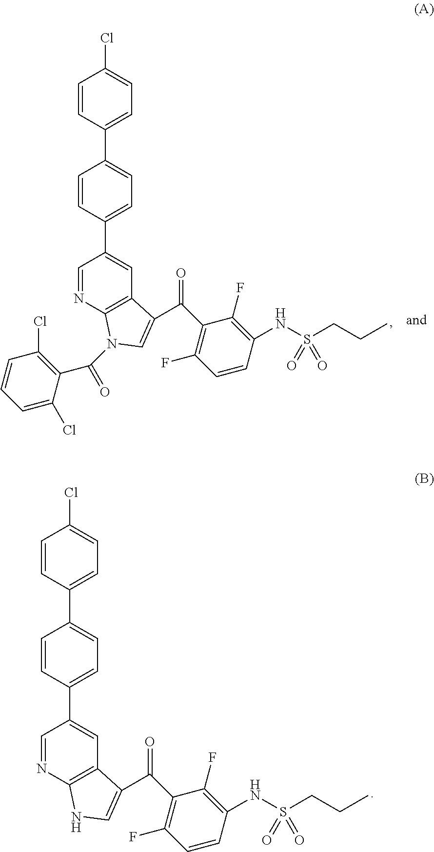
C1=C(Cl)C(C(=O)N2C3=C(C=C(C4=CC=C(C5=CC=C(Cl)C=C5)C=C4)C=N3)C(C(C3=C(F)C=CC(NS(CCC)(=O)=O)=C3F)=O)=C2)=C(Cl)C=C1.C(C1=C(F)C=CC(NS(CCC)(=O)=O)=C1F)(=O)C1=CNC2=C1C=C(C1=CC=C(C3=CC=C(Cl)C=C3)C=C1)C=N2
